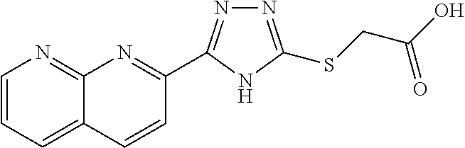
N1=C(C2=NC3=NC=CC=C3C=C2)NC(SCC(O)=O)=N1
